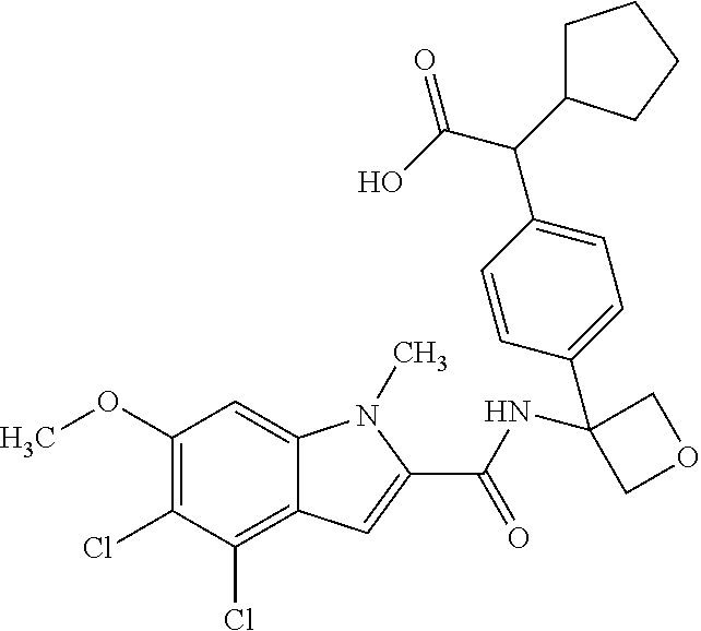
C1(OC)=C(Cl)C(Cl)=C2C(=C1)N(C)C(C(NC1(C3=CC=C(C(C(O)=O)C4CCCC4)C=C3)COC1)=O)=C2
